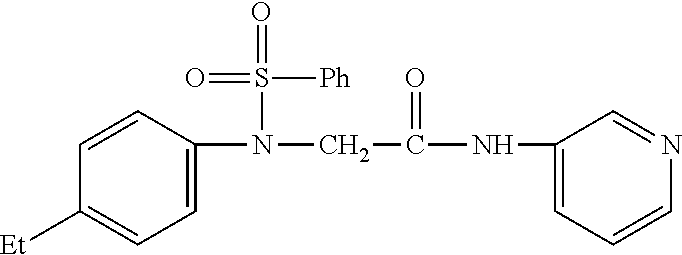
C1=C(N(S(=O)([Ph])=O)CC(=O)NC2=CC=CN=C2)C=CC([Et])=C1
